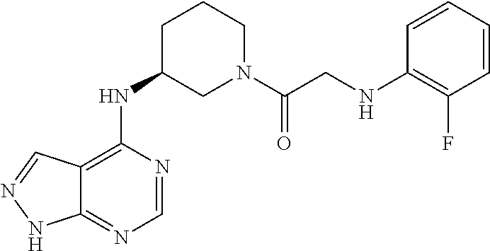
C12=C(NC3CN(C(CNC4=C(F)C=CC=C4)=O)CCC3)N=CN=C1NN=C2
